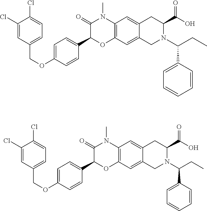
C1(Cl)=CC(COC2=CC=C(C3OC4=C(N(C)C3=O)C=C3C(=C4)CN(C(CC)C4=CC=CC=C4)C(C(O)=O)C3)C=C2)=CC=C1Cl.C1(Cl)=CC(COC2=CC=C(C3OC4=C(N(C)C3=O)C=C3C(=C4)CN(C(C4=CC=CC=C4)CC)C(C(O)=O)C3)C=C2)=CC=C1Cl
